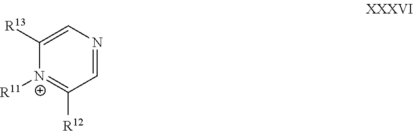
[N+]1([R11])=C([R12])C=NC=C1[R13]
